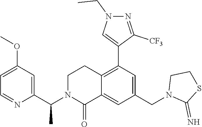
C1(OC)=CC=NC(C(N2C(=O)C3=CC(CN4C(=N)SCC4)=CC(C4=CN(CC)N=C4[CF3])=C3CC2)C)=C1
